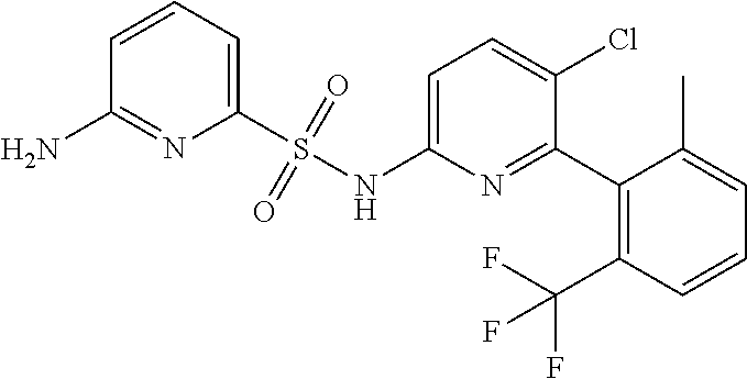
C1=C(NS(C2=CC=CC(N)=N2)(=O)=O)N=C(C2=C(C(F)(F)F)C=CC=C2C)C(Cl)=C1
